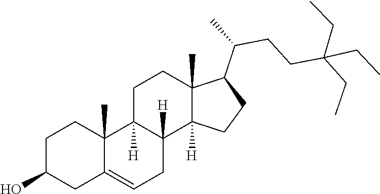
C1C2=CCC3([H])C([H])(C2(C)CCC1O)CCC1(C)C(C(CCC(CC)(CC)CC)C)CCC13[H]
